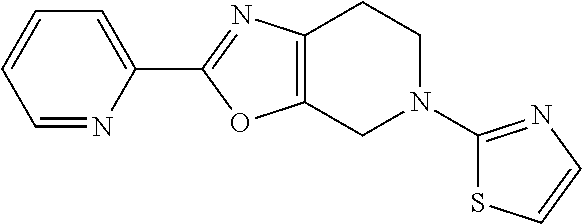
C1=NC(C2=NC3=C(O2)CN(C2=NC=CS2)CC3)=CC=C1
